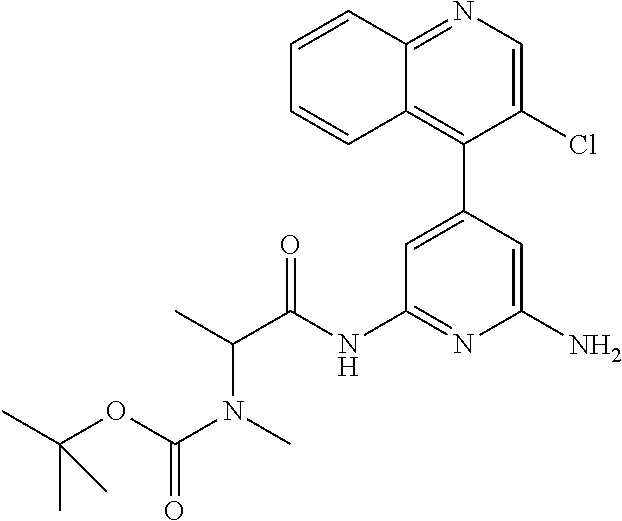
C1=C(C2=C3C(=NC=C2Cl)C=CC=C3)C=C(N)N=C1NC(C(C)N(C)C(OC(C)(C)C)=O)=O
